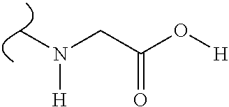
C(C(O[H])=O)N([H])C
